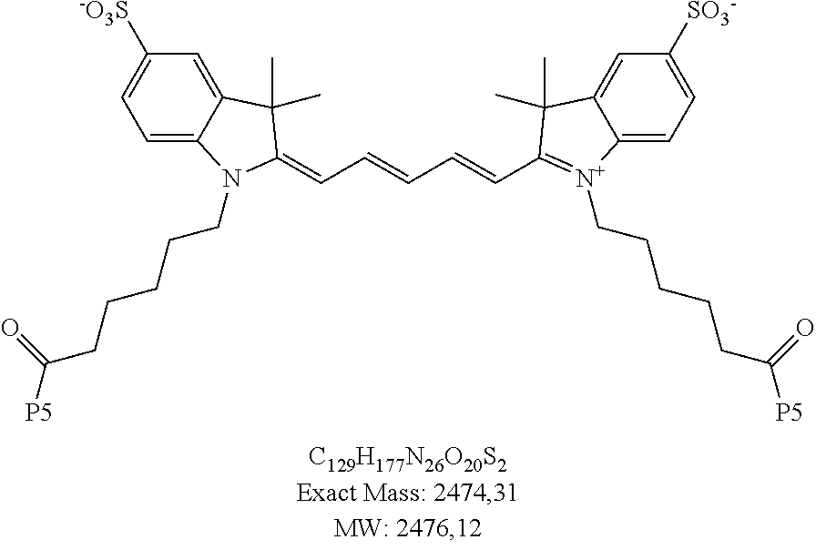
C12=CC([-O3S])=CC=C1N(CCCCCC([P5])=O)C(=CC=CC=CC1=[N+](CCCCCC([P5])=O)C3=CC=C([SO3-])C=C3C1(C)C)C2(C)C
